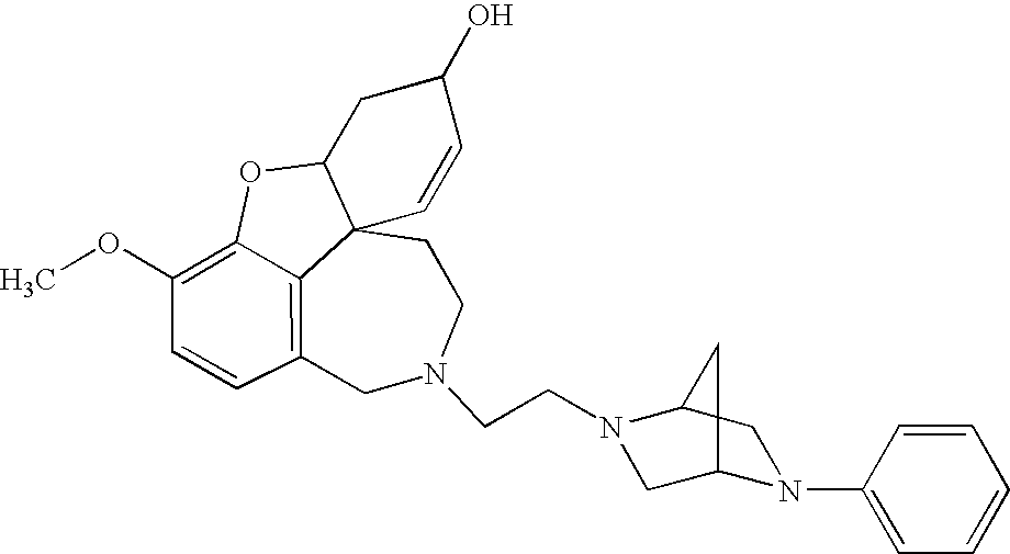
C12=C3C=CC(OC)=C1OC1CC(O)C=CC21CCN(CCN1CC2N(C4=CC=CC=C4)CC1C2)C3
